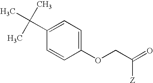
C1(C(C)(C)C)=CC=C(OCC(=O)[Z])C=C1
